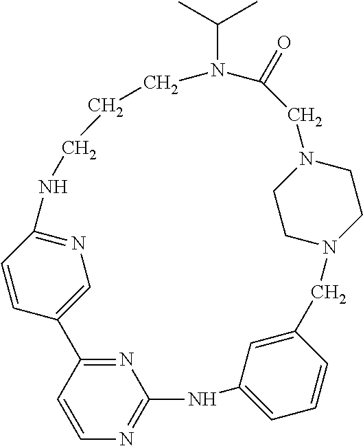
N1=C2C=CN=C1NC1=CC=CC(=C1)CN1CCN(CC1)CC(=O)N(C(C)C)CCCNC1=NC=C2C=C1
